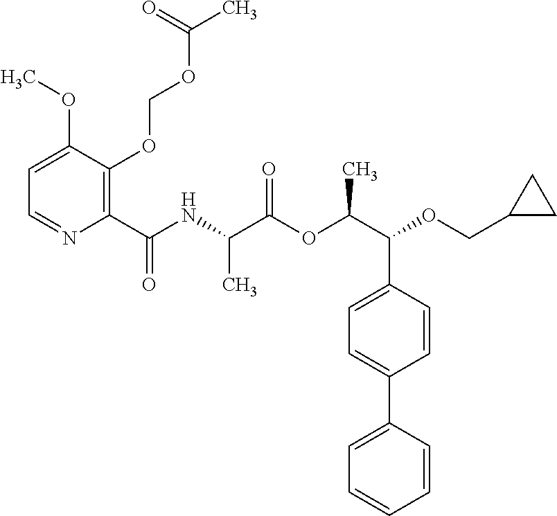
C1=C(OC)C(OCOC(C)=O)=C(C(NC(C(OC(C(OCC2CC2)C2=CC=C(C3=CC=CC=C3)C=C2)C)=O)C)=O)N=C1
